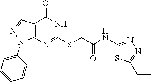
C12=C(N=C(SCC(NC3=NN=C(CC)S3)=O)NC1=O)N(C1=CC=CC=C1)N=C2
